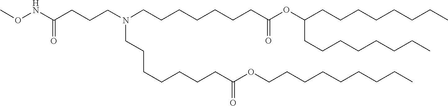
C(C(=O)OCCCCCCCCC)CCCCCCN(CCCCCCCC(OC(CCCCCCCC)CCCCCCCC)=O)CCCC(NOC)=O
